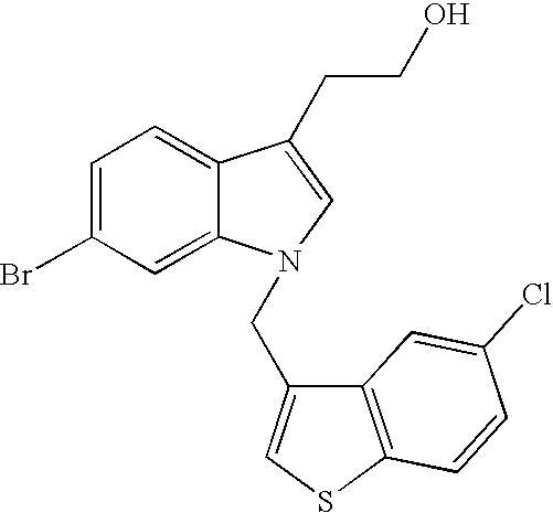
C1(Br)=CC=C2C(=C1)N(CC1=CSC3=C1C=C(Cl)C=C3)C=C2CCO
